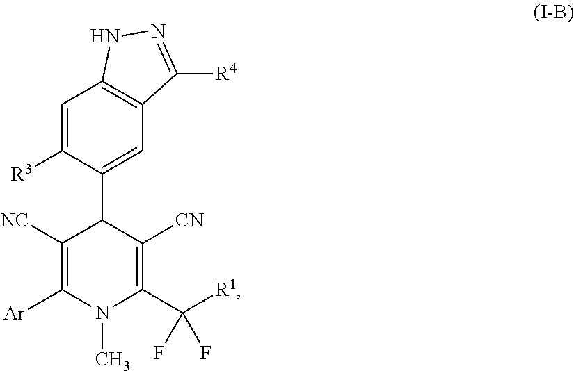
C1=C([R3])C(C2C([NC])=C([Ar])N(C)C(C([R1])(F)F)=C2[CN])=CC2=C1NN=C2[R4]
